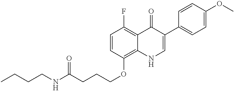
C(CNC(CCCOC1=C2C(=C(F)C=C1)C(=O)C(C1=CC=C(OC)C=C1)=CN2)=O)CC
